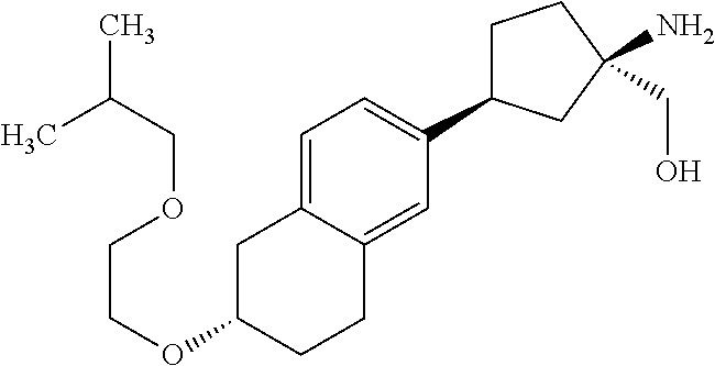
C1C(C2=CC=C3C(=C2)CCC(OCCOCC(C)C)C3)CC(N)(CO)C1
